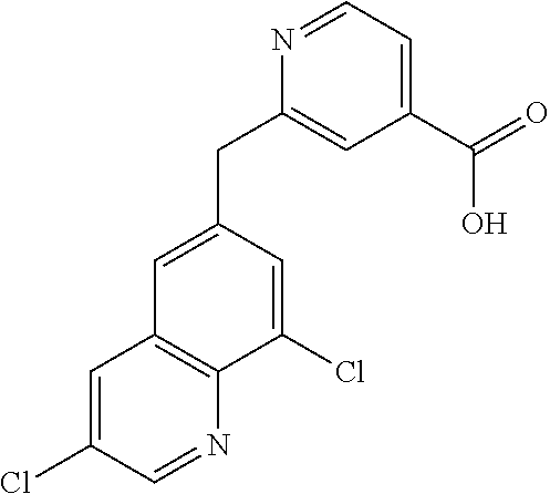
N1=CC=C(C(=O)O)C=C1CC1=CC2=C(C(Cl)=C1)N=CC(Cl)=C2
